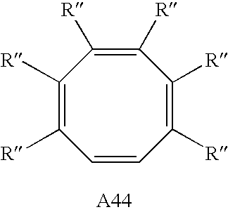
C1([R])=C([R])C=CC([R])=C([R])C([R])=C1[R]
